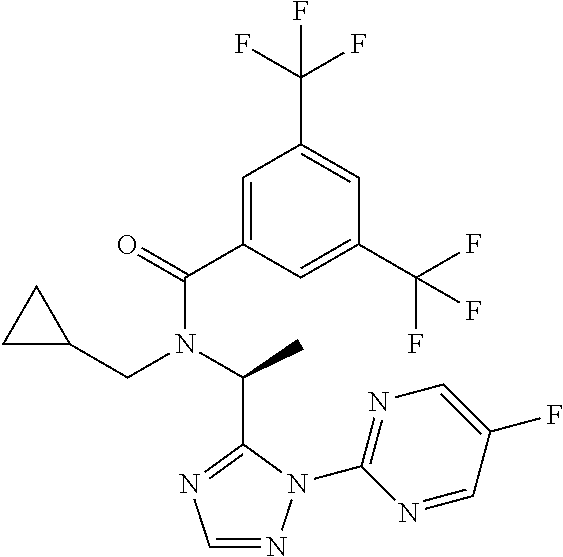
C1(C(=O)N(C(C)C2=NC=NN2C2=NC=C(F)C=N2)CC2CC2)=CC(C(F)(F)F)=CC(C(F)(F)F)=C1
